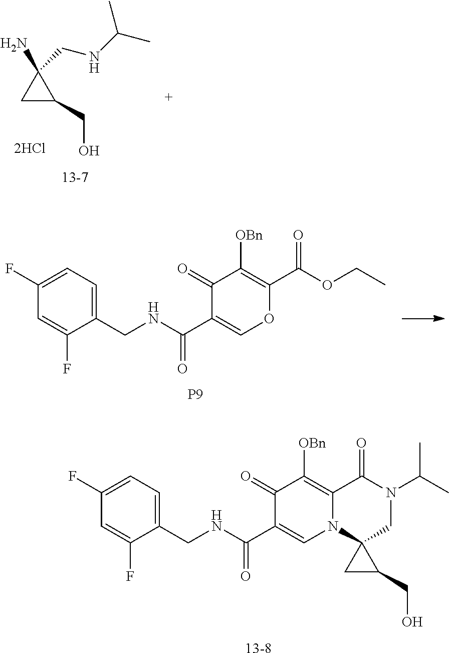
C1(F)=CC=C(CNC(C2=CN3C(=C([OBn])C2=O)C(=O)N(C(C)C)CC32CC2CO)=O)C(F)=C1.[13-8].C1C(CO)C1(N)CNC(C)C.C1(F)=CC=C(CNC(C2=COC(C(OCC)=O)=C([OBn])C2=O)=O)C(F)=C1.[P9]
